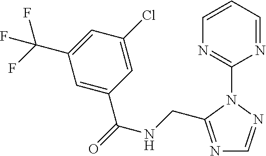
C1(N2C(CNC(=O)C3=CC(C(F)(F)F)=CC(Cl)=C3)=NC=N2)=NC=CC=N1
